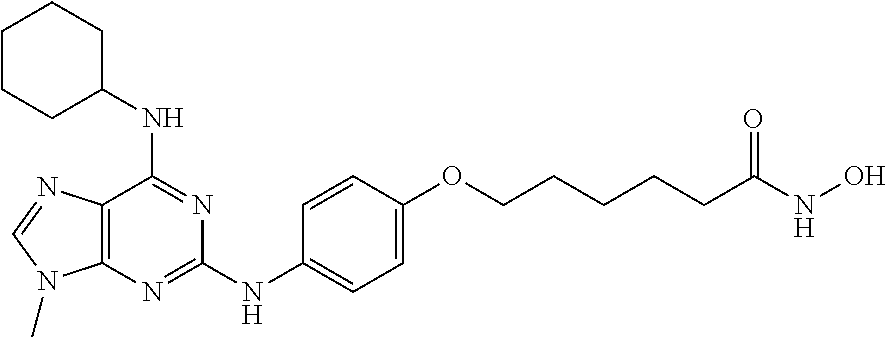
C12=C(N=C(NC3=CC=C(OCCCCCC(NO)=O)C=C3)N=C1NC1CCCCC1)N(C)C=N2
